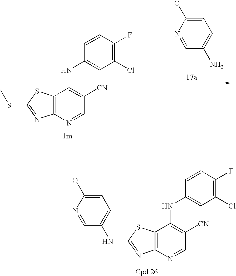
C12=C(N=CC([CN])=C1NC1=CC(Cl)=C(F)C=C1)N=C(SC)S2.C1=C(OC)N=CC(N)=C1.C12=C(N=CC([CN])=C1NC1=CC(Cl)=C(F)C=C1)N=C(NC1=CC=C(OC)N=C1)S2
